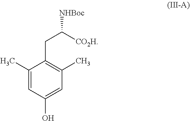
C1(C)=CC(O)=CC(C)=C1CC([NHBoc])[CO2H]
